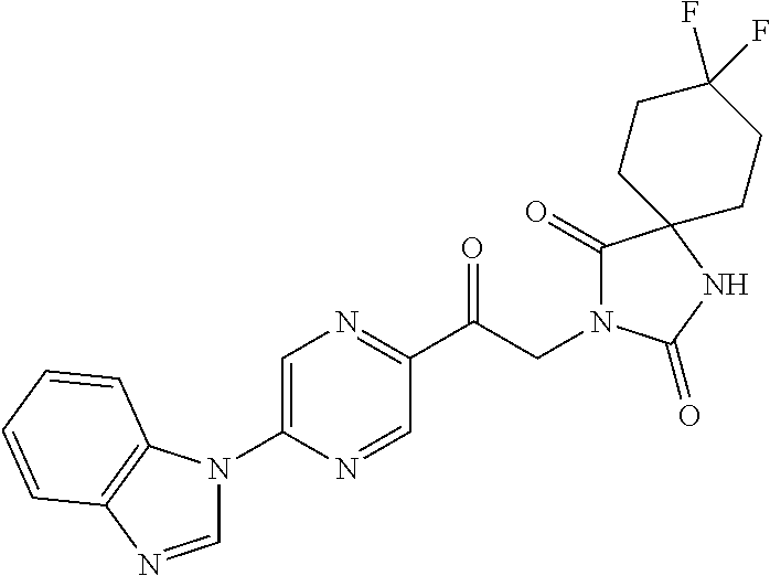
C1(C(CN2C(=O)C3(NC2=O)CCC(F)(F)CC3)=O)=NC=C(N2C=NC3=C2C=CC=C3)N=C1
